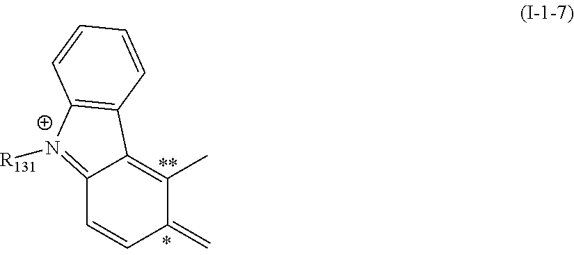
C12=[N+]([R131])C3=C(C1=C(C)C(=C)C=C2)C=CC=C3
